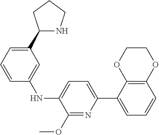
C1(NC2=CC(C3NCCC3)=CC=C2)=CC=C(C2=CC=CC3=C2OCCO3)N=C1OC
